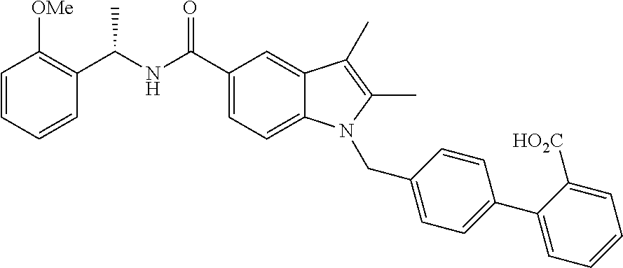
C1=CC=CC(C(NC(C2=CC=C3C(=C2)C(C)=C(C)N3CC2=CC=C(C3=CC=CC=C3[HO2C])C=C2)=O)C)=C1[OMe]
